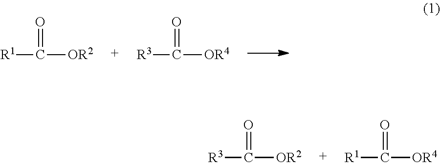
[R1]C([OR2])=O.[R3]C([OR4])=O.[R3]C([OR2])=O.[R1]C([OR4])=O
